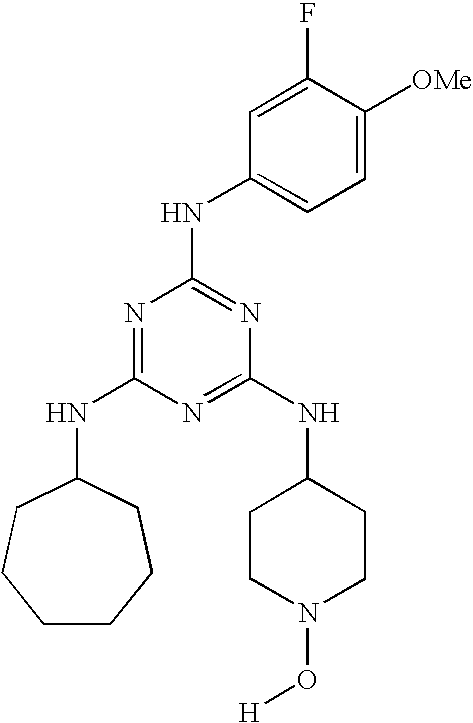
C1CCCC(NC2=NC(NC3=CC=C([OMe])C(F)=C3)=NC(NC3CCN(O[H])CC3)=N2)CC1
